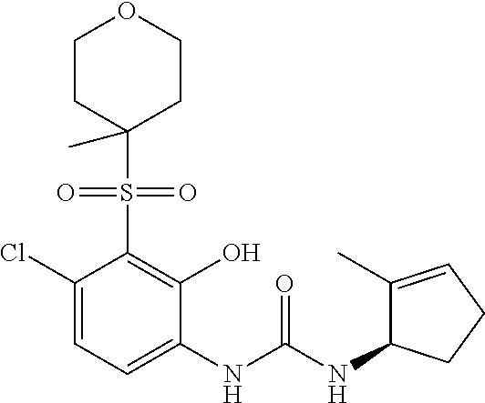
C1(Cl)=CC=C(NC(NC2C(C)=CCC2)=O)C(O)=C1S(=O)(=O)C1(C)CCOCC1
